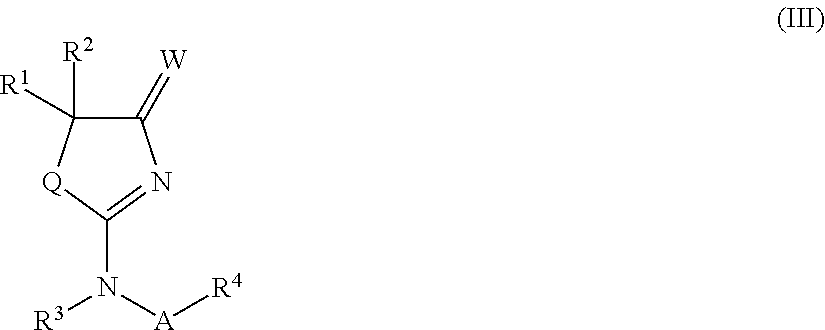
C1(=[W])C([R1])([R2])[Q]C(N([A][R4])[R3])=N1
